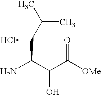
NC(C(C([OMe])=O)O)CC(C)C.Cl
